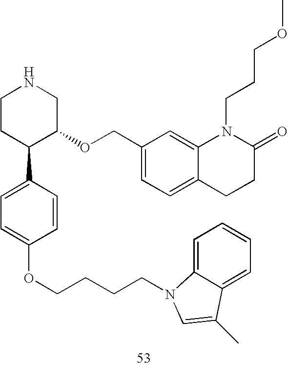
C1CC(C2=CC=C(OCCCCN3C4=CC=CC=C4C(C)=C3)C=C2)C(OCC2=CC=C3C(=C2)N(CCCOC)C(=O)CC3)CN1
